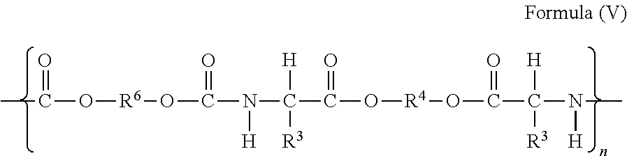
CC(O[R6]OC(N(C(C(O[R4]OC(C(N(C)[H])([H])[R3])=O)=O)([H])[R3])[H])=O)=O
